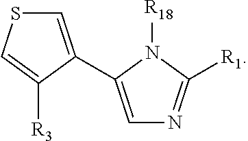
C1=C(C2=CN=C([R1])N2[R18])C([R3])=CS1
